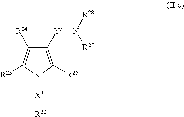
C1([Y3]N([R28])[R27])=C([R25])N([X3][R22])C([R23])=C1[R24]
